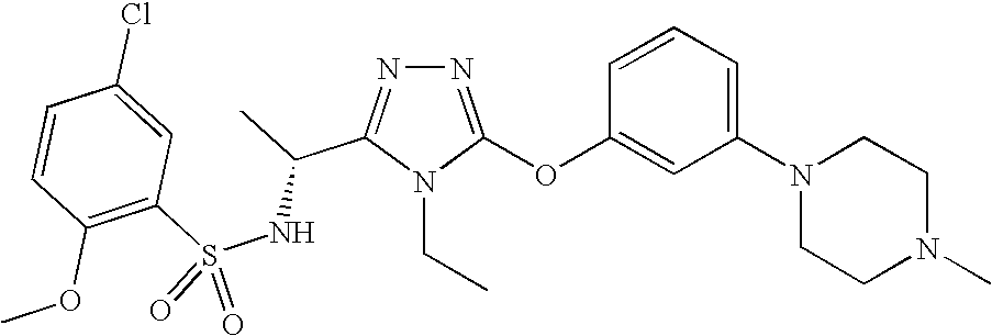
N1=C(OC2=CC(N3CCN(C)CC3)=CC=C2)N(CC)C(C(C)NS(C2=C(OC)C=CC(Cl)=C2)(=O)=O)=N1
